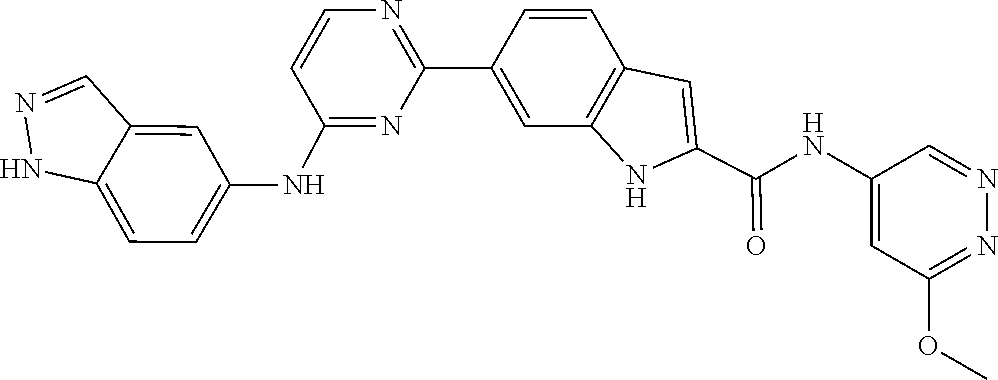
C1=CC2=C(C=C1C1=NC=CC(NC3=CC=C4C(=C3)C=NN4)=N1)NC(C(NC1=CC(OC)=NN=C1)=O)=C2
